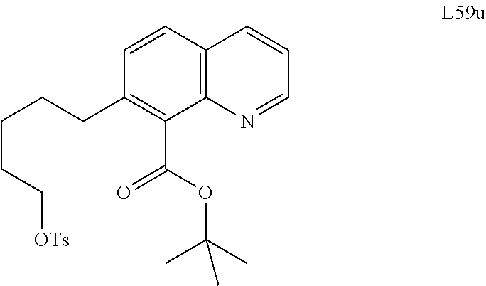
C1(CCCCC[OTs])=C(C(OC(C)(C)C)=O)C2=C(C=C1)C=CC=N2
